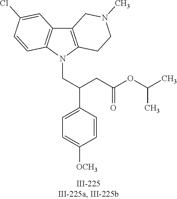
N1(CC(C2=CC=C([OCH3])C=C2)CC(OC(C)C)=O)C2=C(C3=C1C=CC(Cl)=C3)CN(C)CC2
